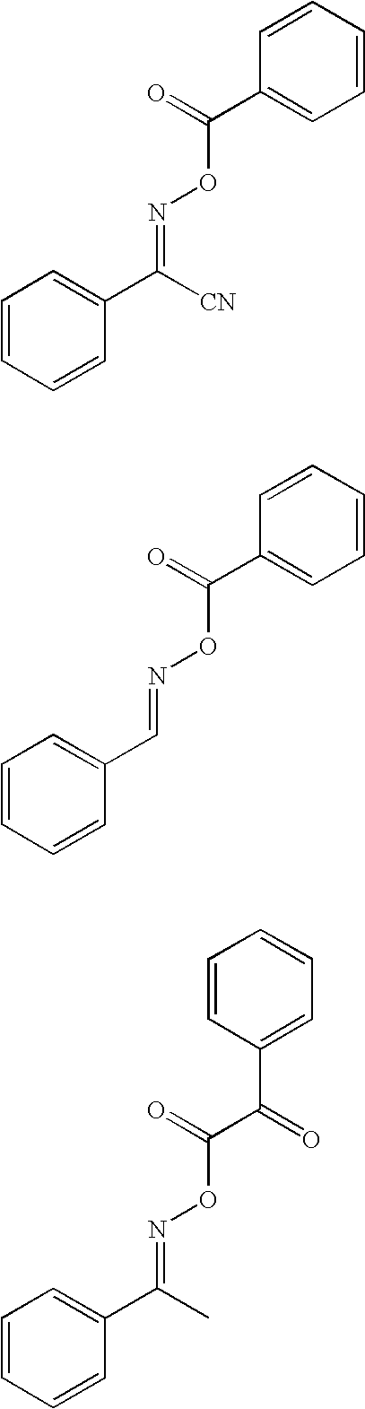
C1=CC=CC(C(=O)ON=C(C2=CC=CC=C2)[CN])=C1.C1=CC=CC(C(=O)ON=CC2=CC=CC=C2)=C1.C(C(=O)ON=C(C1=CC=CC=C1)C)(=O)C1=CC=CC=C1
